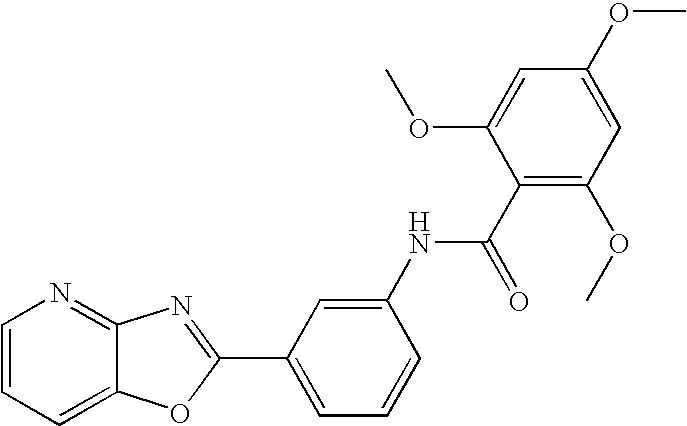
C1=CC=C2C(=N1)N=C(C1=CC=CC(NC(C3=C(OC)C=C(OC)C=C3OC)=O)=C1)O2
